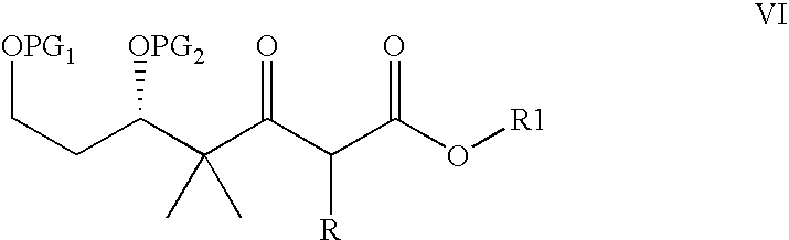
C(CC(C(C(C(C(O[R1])=O)[R])=O)(C)C)[OPG2])[OPG1]
